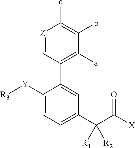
[Z]1=CC(C2=CC(C(C([X])=O)([R2])[R1])=CC=C2[Y][R3])=C([a])C(b)=C1c
